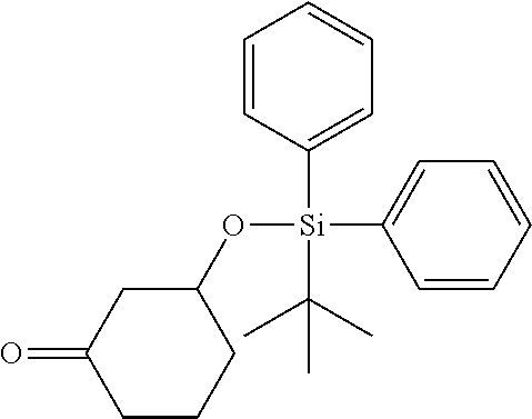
C1([Si](C(C)(C)C)(C2=CC=CC=C2)OC2CC(=O)CCC2)=CC=CC=C1
